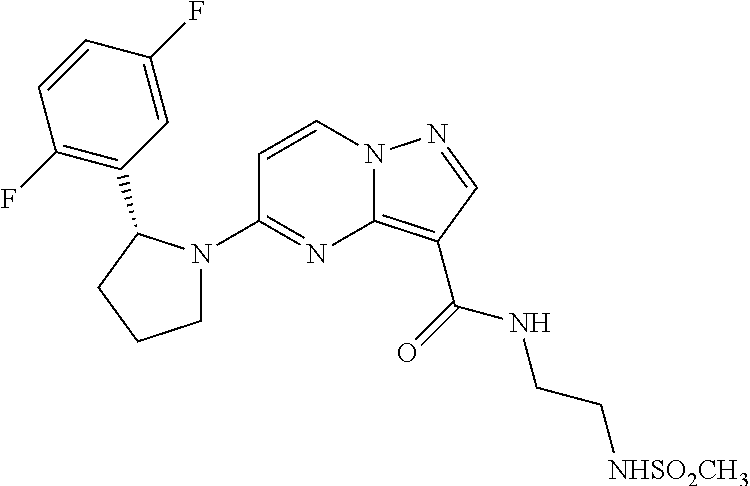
C1=CN2C(=C(C(=O)NCC[NHSO2CH3])C=N2)N=C1N1CCCC1C1=C(F)C=CC(F)=C1
